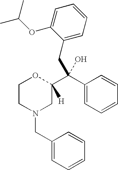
C1CN(CC2=CC=CC=C2)CC(C(C2=CC=CC=C2)(O)CC2=CC=CC=C2OC(C)C)([H])O1
